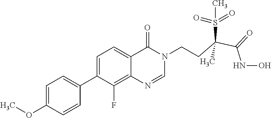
C1=C(OC)C=CC(C2=CC=C3C(=C2F)N=CN(CCC(C(=O)NO)(S(C)(=O)=O)C)C3=O)=C1
